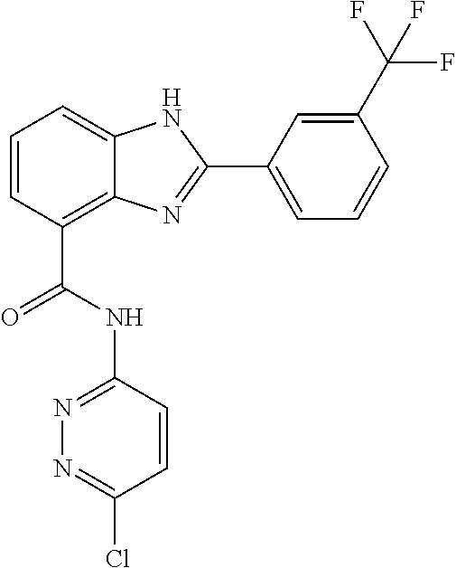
C1=CC(C(=O)NC2=NN=C(Cl)C=C2)=C2C(=C1)NC(C1=CC=CC(C(F)(F)F)=C1)=N2
